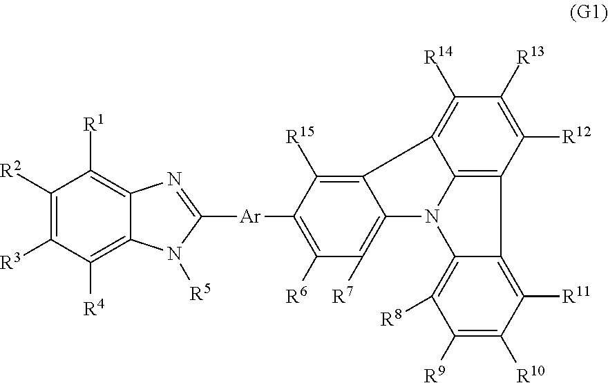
[R13]C1=C([R12])C2=C3C(=C1[R14])C1=C([R15])C([Ar]C4=NC5=C([R1])C([R2])=C([R3])C([R4])=C5N4[R5])=C([R6])C([R7])=C1N3C1=C([R8])C([R9])=C([R10])C([R11])=C21
